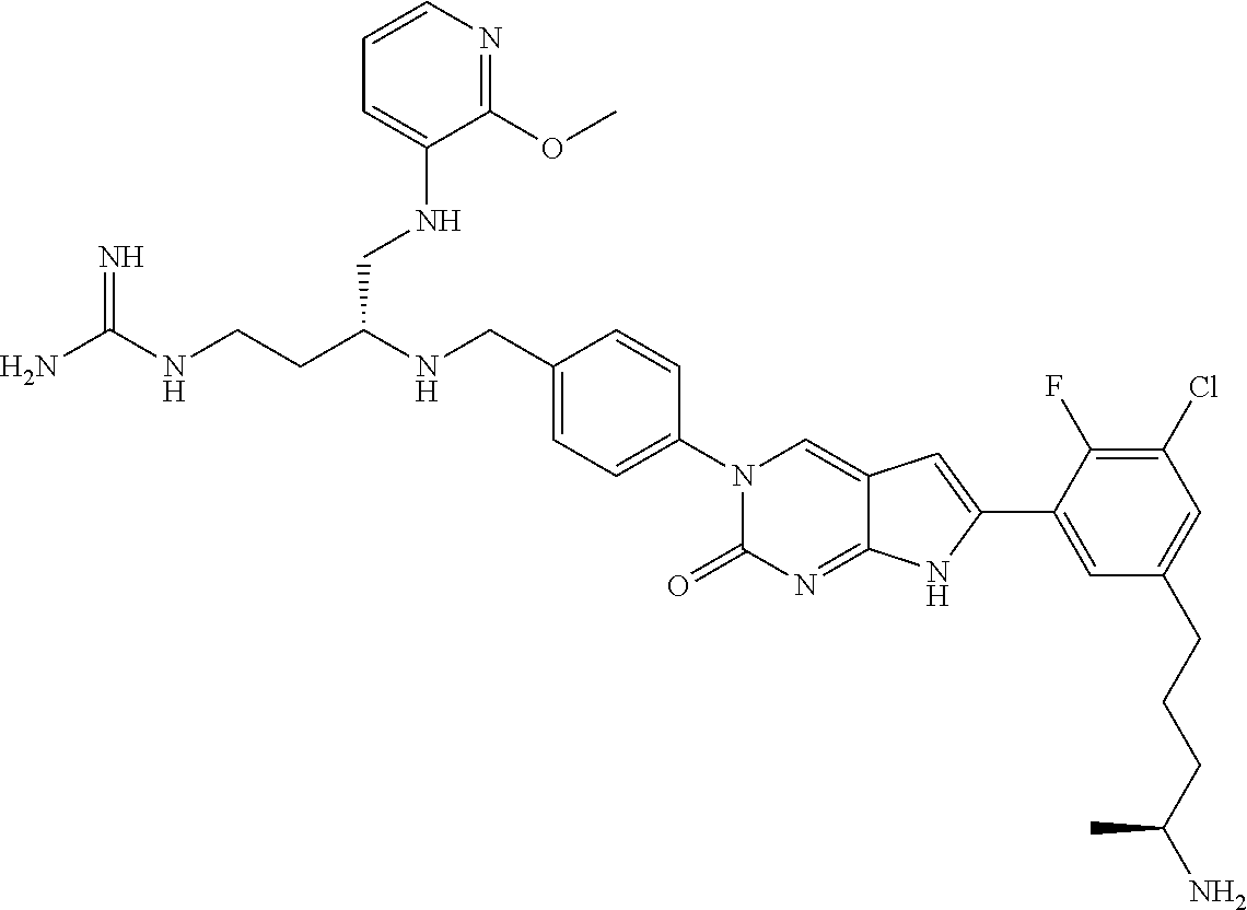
C(CC(NCC1=CC=C(N2C(=O)N=C3C(=C2)C=C(C2=CC(CCCC(N)C)=CC(Cl)=C2F)N3)C=C1)CNC1=CC=CN=C1OC)NC(N)=N
